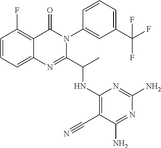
C1=CC=C2C(=C1F)C(=O)N(C1=CC(C(F)(F)F)=CC=C1)C(C(C)NC1=C(C#N)C(N)=NC(N)=N1)=N2
